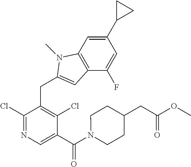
C1(Cl)=NC=C(C(=O)N2CCC(CC(=O)OC)CC2)C(Cl)=C1CC1=CC2=C(C=C(C3CC3)C=C2F)N1C
